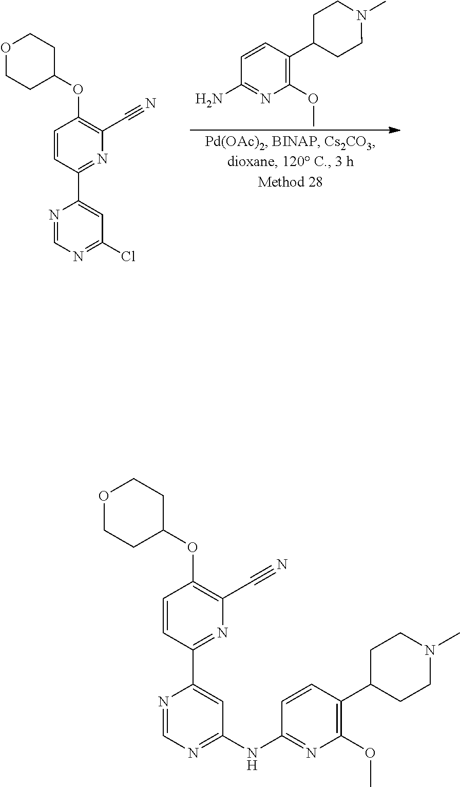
O(C1=C(C#N)N=C(C2=CC(Cl)=NC=N2)C=C1)C1CCOCC1.C1=CC(C2CCN(C)CC2)=C(OC)N=C1N.O(C1=C(C#N)N=C(C2=CC(NC3=NC(OC)=C(C4CCN(C)CC4)C=C3)=NC=N2)C=C1)C1CCOCC1
